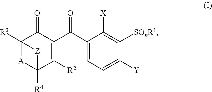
C12([R3])[A]C([R4])(C([R2])=C(C(C3=CC=C([Y])C([SOnR1])=C3[X])=O)C1=O)[Z]2
